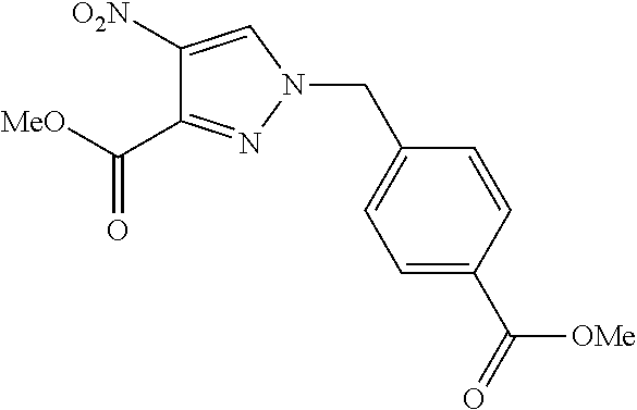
C1([O2N])=CN(CC2=CC=C(C(=O)[OMe])C=C2)N=C1C([MeO])=O
